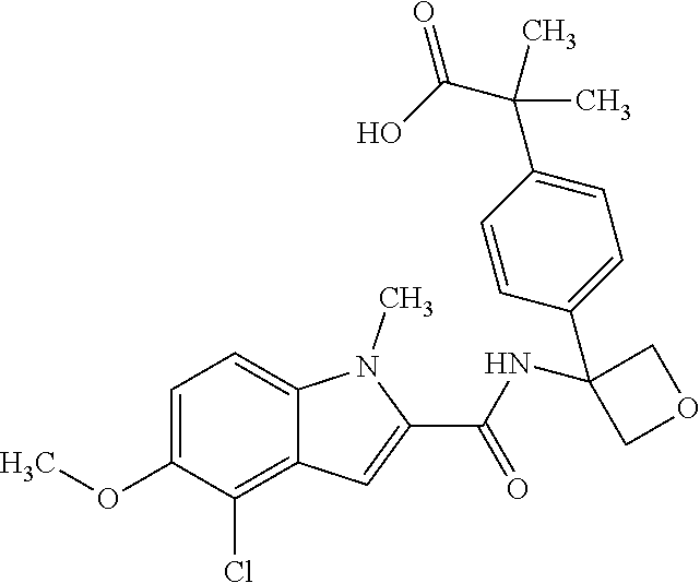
C1=C(OC)C(Cl)=C2C(=C1)N(C)C(C(=O)NC1(C3=CC=C(C(C(O)=O)(C)C)C=C3)COC1)=C2
